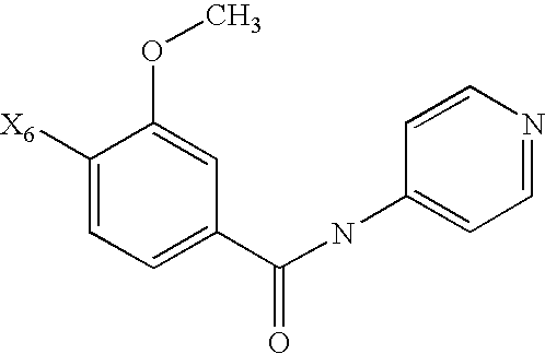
C1([X6])=CC=C(C(NC2=CC=NC=C2)=O)C=C1OC
